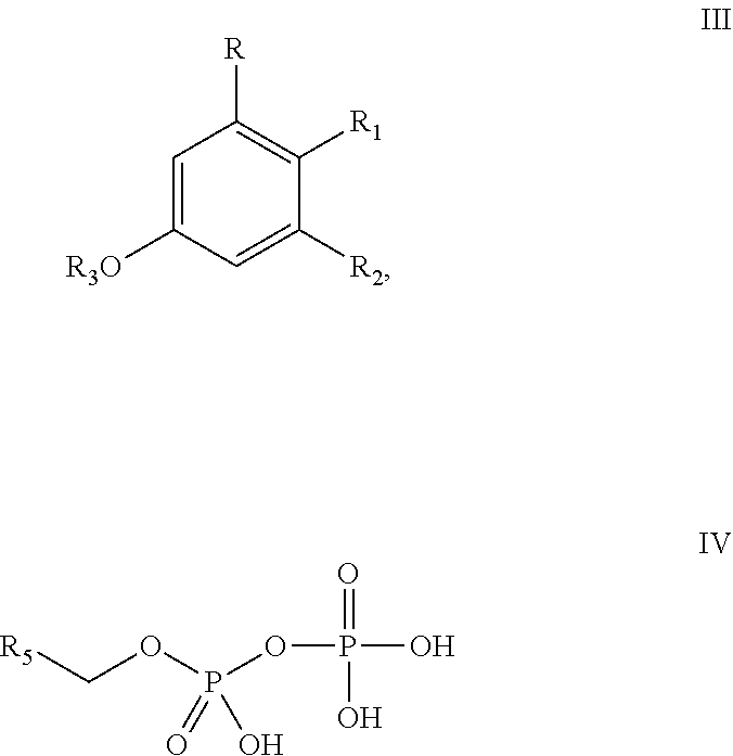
C1=C([R3O])C=C([R2])C([R1])=C1[R].O=P(O)(O)OP(OC[R5])(O)=O
